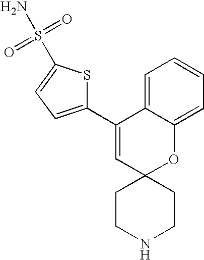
C1(C2=CC=C(S(=O)(=O)N)S2)=CC2(OC3=CC=CC=C13)CCNCC2
